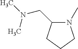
N1(C)C(CN(C)C)CCC1
